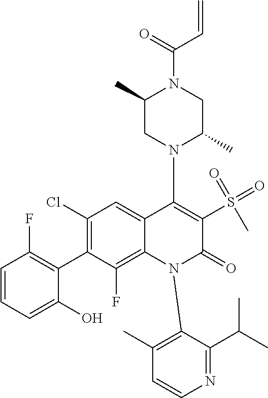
C1(Cl)=C(C2=C(F)C=CC=C2O)C(F)=C2C(=C1)C(N1C(C)CN(C(=O)C=C)C(C)C1)=C(S(=O)(=O)C)C(=O)N2C1=C(C)C=CN=C1C(C)C
